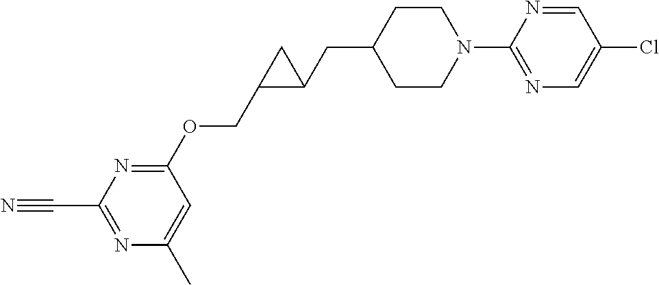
C1CN(C2=NC=C(Cl)C=N2)CCC1CC1C(COC2=NC(C#N)=NC(C)=C2)C1
